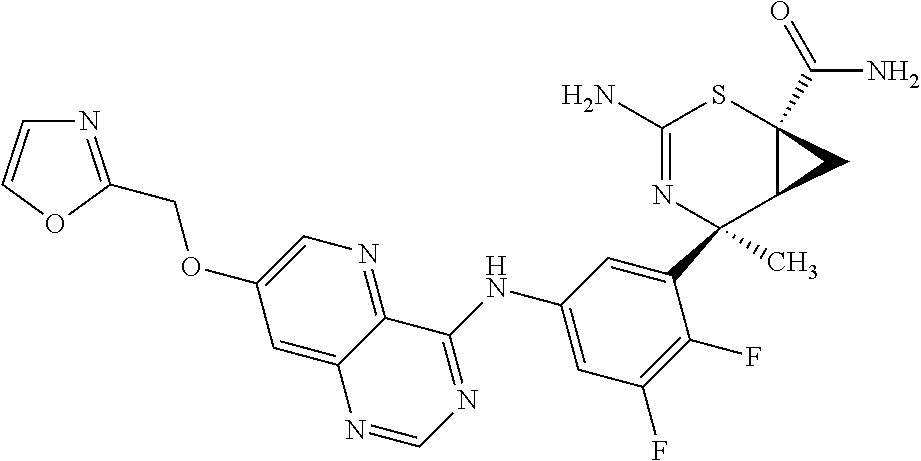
C1(C2(C)N=C(N)SC3(C(=O)N)C2C3)=CC(NC2=NC=NC3=CC(OCC4=NC=CO4)=CN=C32)=CC(F)=C1F
